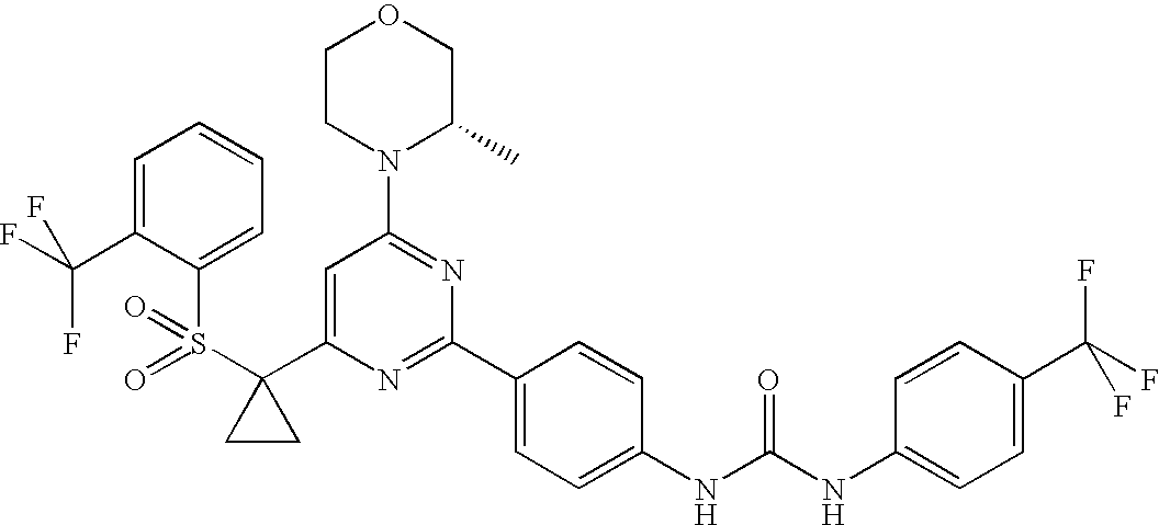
S(C1(C2=CC(N3C(C)COCC3)=NC(C3=CC=C(NC(NC4=CC=C(C(F)(F)F)C=C4)=O)C=C3)=N2)CC1)(=O)(=O)C1=CC=CC=C1C(F)(F)F
